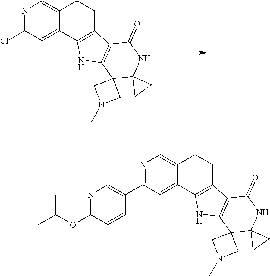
N1=C(Cl)C=C2C(=C1)CCC1=C2NC2=C1C(=O)NC1(C23CN(C)C3)CC1.N1=C(C2=CN=C(OC(C)C)C=C2)C=C2C(=C1)CCC1=C2NC2=C1C(=O)NC1(C23CN(C)C3)CC1
